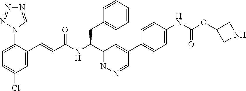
C1=C(C=CC(NC(C2=NN=CC(C3=CC=C(NC(OC4CNC4)=O)C=C3)=C2)CC2=CC=CC=C2)=O)C(N2C=NN=N2)=CC=C1Cl
